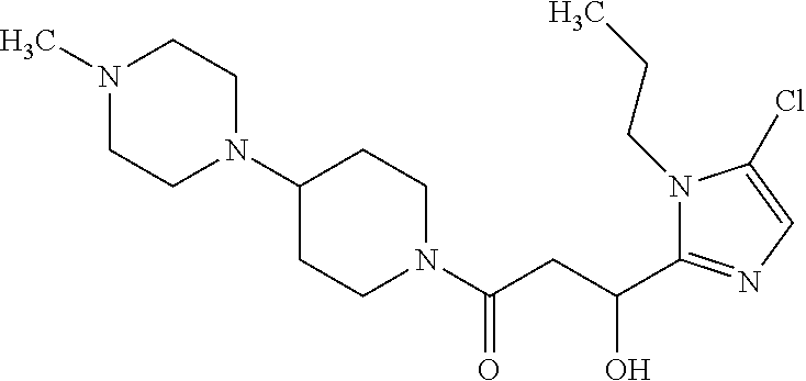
C1(N2CCN(C)CC2)CCN(C(CC(C2=NC=C(Cl)N2CCC)O)=O)CC1
